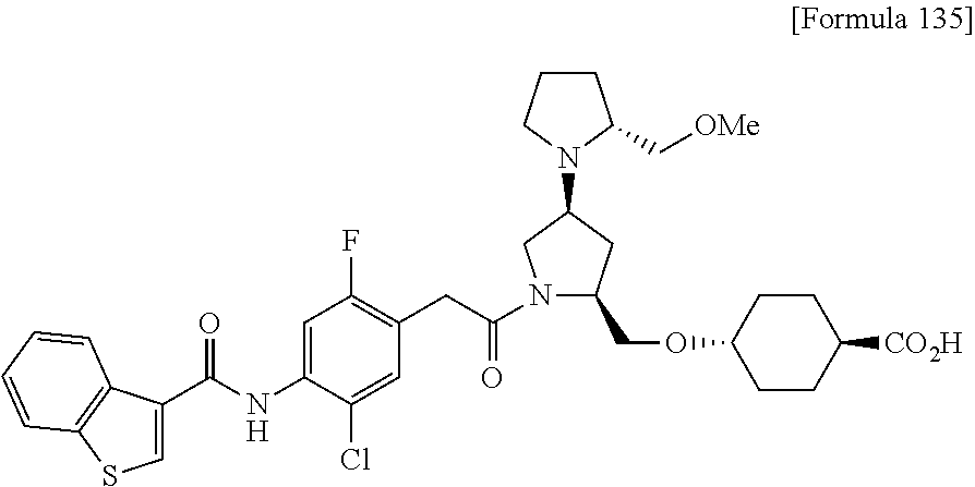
C1=C(C(NC2=CC(F)=C(CC(N3C(COC4CCC([CO2H])CC4)CC(N4CCCC4C[OMe])C3)=O)C=C2Cl)=O)C2=C(S1)C=CC=C2
